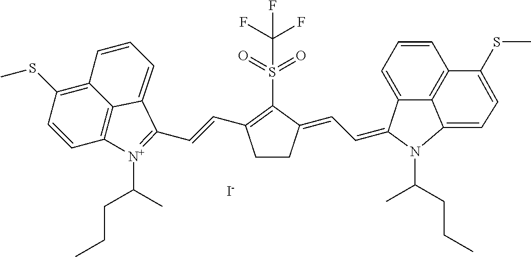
FC(F)(S(C1=C(C=CC2=[N+](C(CCC)C)C3=C4C(=C(SC)C=C3)C=CC=C42)CCC1=CC=C1C2=CC=CC3=C2C(=CC=C3SC)N1C(CCC)C)(=O)=O)F.[I-]
